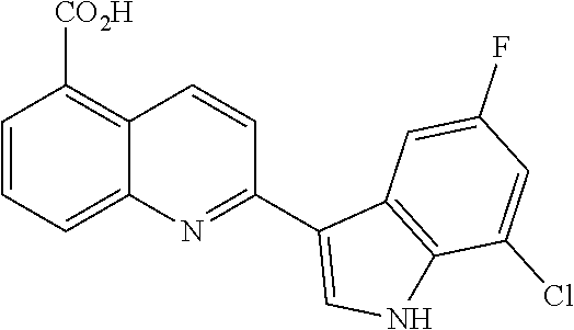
C1=CC=C2C(=C1[CO2H])C=CC(C1=CNC3=C1C=C(F)C=C3Cl)=N2
